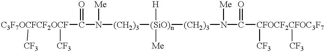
[C3F7OCFCF2OCF](C(N([(CH2)3][(SiO)n]([(CH2)3]N(C([CFOCF2CFOC3F7]([CF3])[CF3])=O)[Me])([H])[Me])[Me])=O)([CF3])[CF3]
